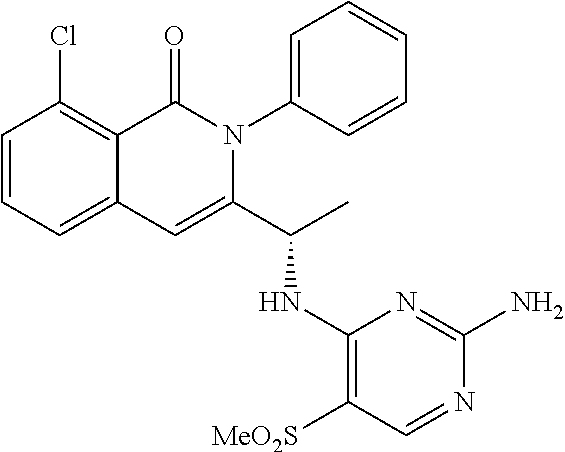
C1(Cl)=C2C(=CC=C1)C=C(C(C)NC1=C([MeO2S])C=NC(N)=N1)N(C1=CC=CC=C1)C2=O
